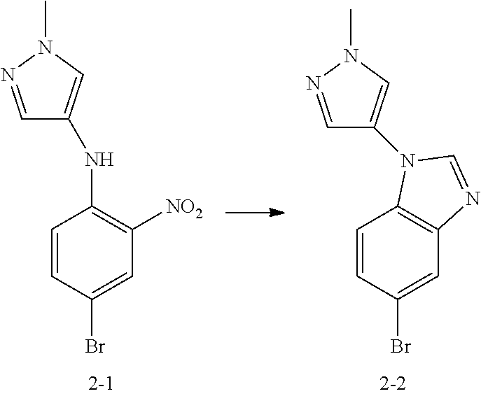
C1=NN(C)C=C1N1C2=C(C=C(Br)C=C2)N=C1.C1=NN(C)C=C1NC1=C([NO2])C=C(Br)C=C1
